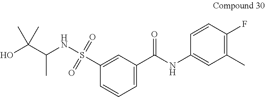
OC(C(NS(C1=CC(C(NC2=CC(C)=C(F)C=C2)=O)=CC=C1)(=O)=O)C)(C)C
